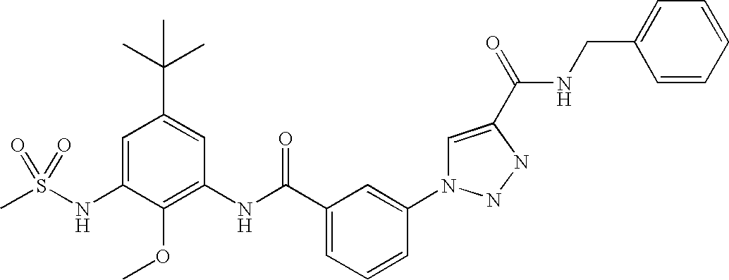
CS(NC1=CC(C(C)(C)C)=CC(NC(C2=CC=CC(N3C=C(C(=O)NCC4=CC=CC=C4)NN3)=C2)=O)=C1OC)(=O)=O
